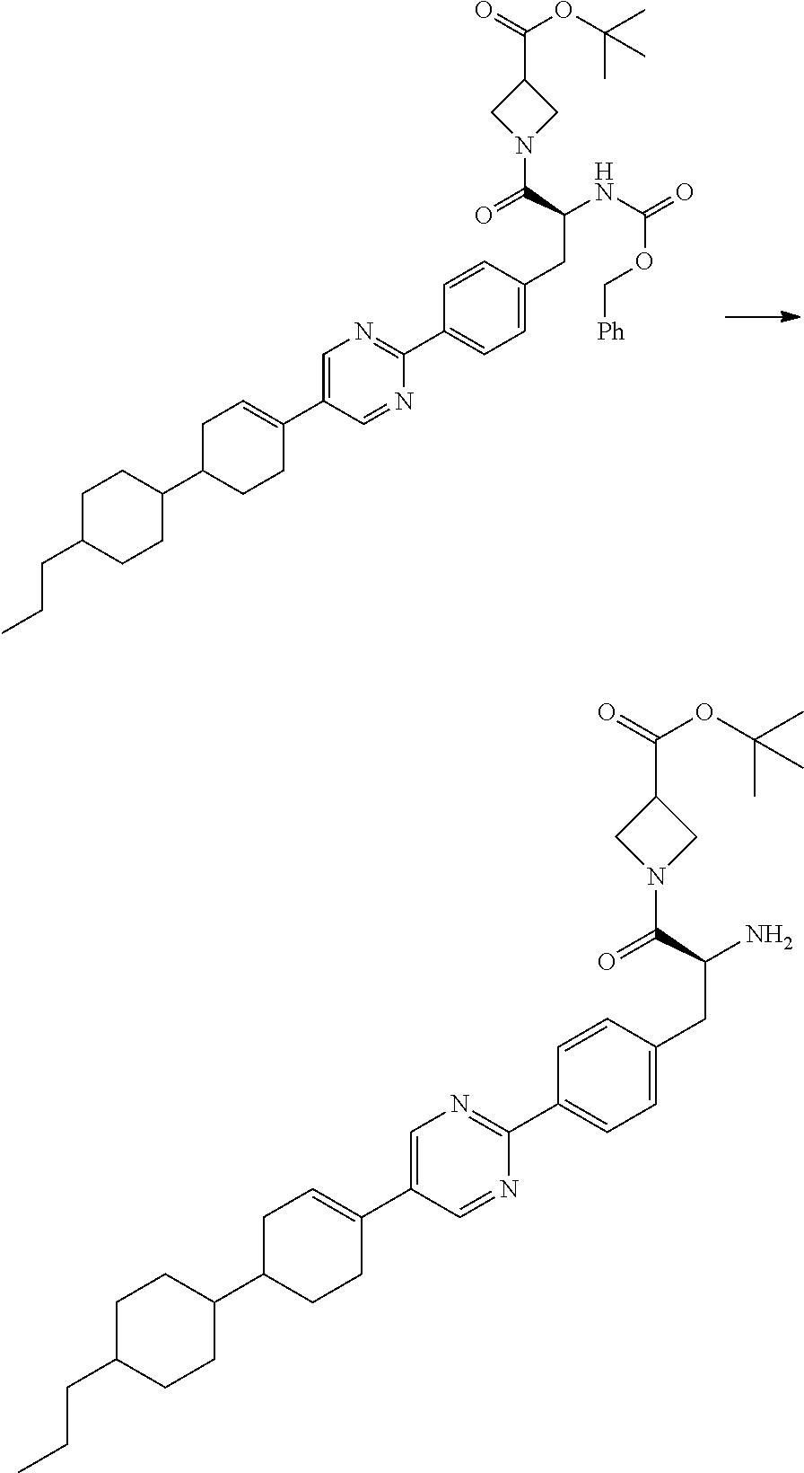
C1(C2=NC=C(C3=CCC(C4CCC(CCC)CC4)CC3)C=N2)=CC=C(CC(NC(OC[Ph])=O)C(=O)N2CC(C(=O)OC(C)(C)C)C2)C=C1.C1(C2=NC=C(C3=CCC(C4CCC(CCC)CC4)CC3)C=N2)=CC=C(CC(N)C(=O)N2CC(C(=O)OC(C)(C)C)C2)C=C1
